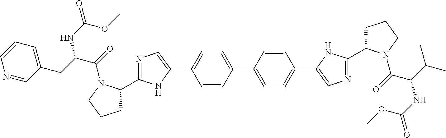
N1=C(C2CCCN2C(=O)C(CC2=CC=CN=C2)NC(=O)OC)NC(C2=CC=C(C3=CC=C(C4=CN=C(C5CCCN5C(=O)C(C(C)C)NC(=O)OC)N4)C=C3)C=C2)=C1
